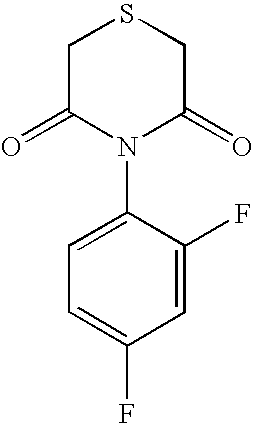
C1C(=O)N(C2=CC=C(F)C=C2F)C(=O)CS1
